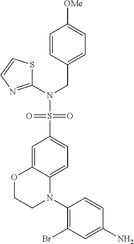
S(C1=CC=C2C(=C1)OCCN2C1=C(Br)C=C(N)C=C1)(N(CC1=CC=C([OMe])C=C1)C1=NC=CS1)(=O)=O
